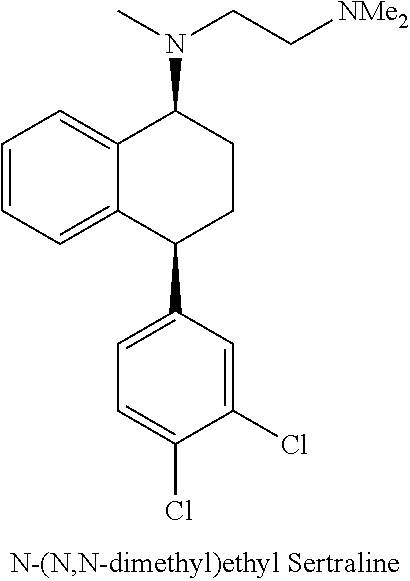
C12=CC=CC=C1C(C1=CC=C(Cl)C(Cl)=C1)CCC2N(C)CC[NMe2]
